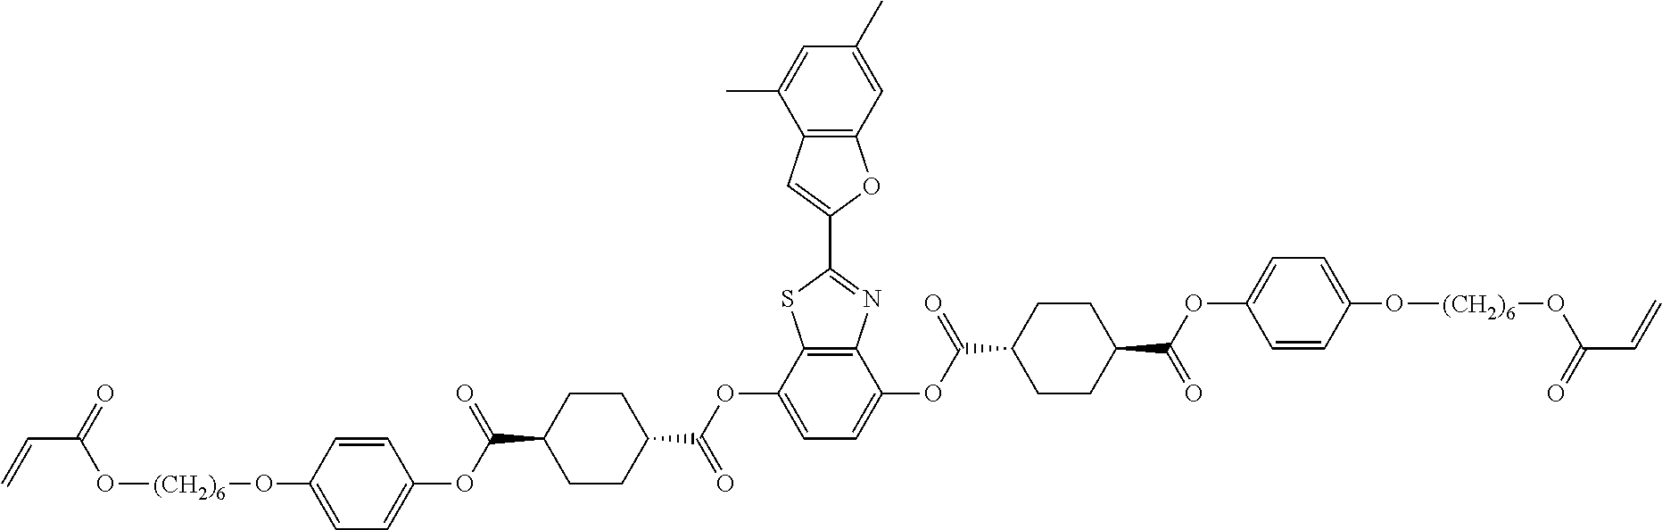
C=CC(=O)O[(CH2)6]OC1=CC=C(OC(C2CCC(C(OC3=CC=C(OC(C4CCC(C(OC5=CC=C(O[(CH2)6]OC(C=C)=O)C=C5)=O)CC4)=O)C4=C3SC(C3=CC5=C(O3)C=C(C)C=C5C)=N4)=O)CC2)=O)C=C1
